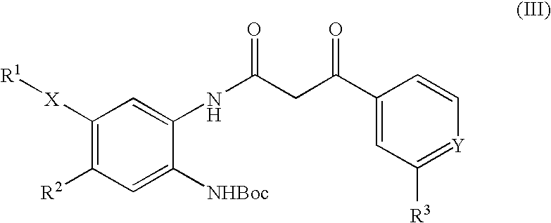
C1([X][R1])=C([R2])C=C([NHBoc])C(NC(CC(C2=CC([R3])=[Y]C=C2)=O)=O)=C1
